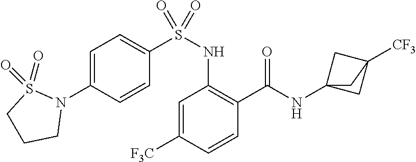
C1=C([F3C])C=CC(C(=O)NC23CC([CF3])(C2)C3)=C1NS(C1=CC=C(N2S(=O)(=O)CCC2)C=C1)(=O)=O
